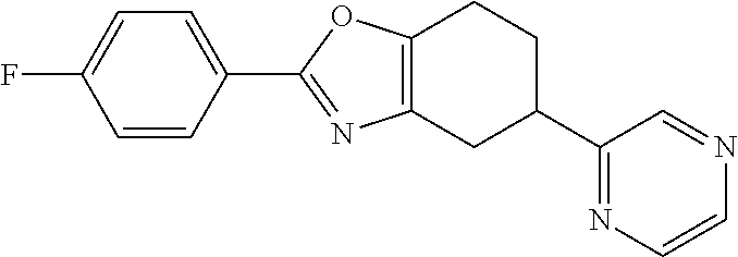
C1(F)=CC=C(C2=NC3=C(O2)CCC(C2=NC=CN=C2)C3)C=C1
